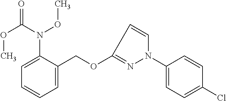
C1=CC=C(COC2=NN(C3=CC=C(Cl)C=C3)C=C2)C(N(OC)C(OC)=O)=C1
